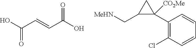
C1(C[MeHN])C([CO2Me])(C2=C(Cl)C=CC=C2)C1.O=C(O)C=CC(O)=O
